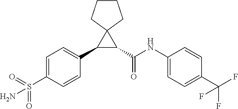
C1(C2=CC=C(S(=O)(=O)N)C=C2)C(C(NC2=CC=C(C(F)(F)F)C=C2)=O)C12CCCC2
